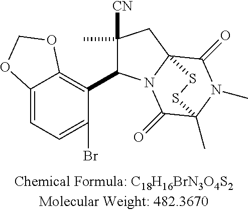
C12=CC=C(Br)C(C3C(C)([CN])CC45N3C(=O)C(C)(N(C)C4=O)SS5)=C1OCO2
